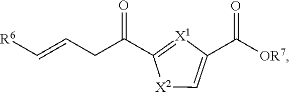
C1(C(CC=C[R6])=O)=[X1]C(C([OR7])=O)=C[X2]1
